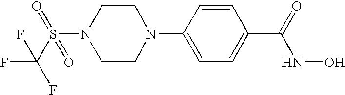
C1=CC(N2CCN(S(C(F)(F)F)(=O)=O)CC2)=CC=C1C(=O)NO
